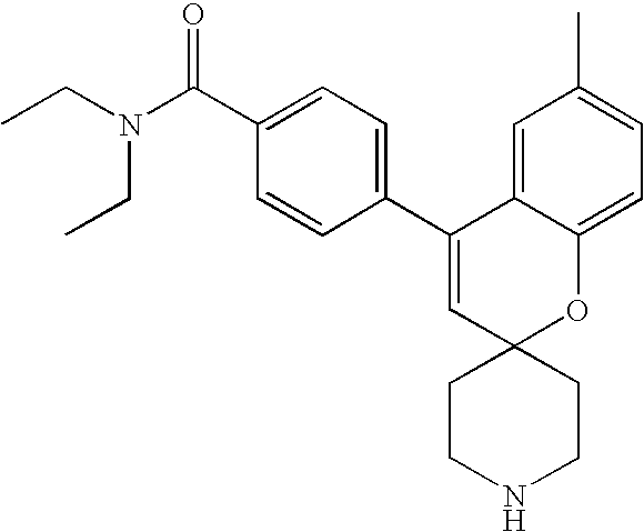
CCN(C(C1=CC=C(C2=CC3(OC4=CC=C(C)C=C24)CCNCC3)C=C1)=O)CC
